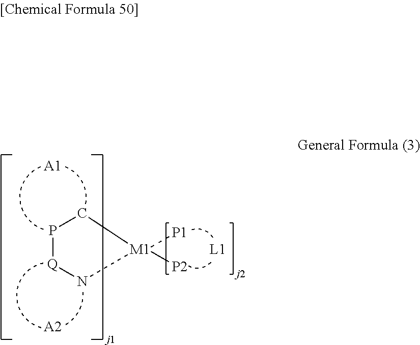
P1[Q]N[M1]([P2])([P1])C1.[A1].[A2].[L1]
